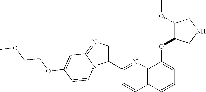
C12=C(N=C(C3=CN=C4N3C=CC(OCCOC)=C4)C=C1)C(OC1C(OC)CNC1)=CC=C2
